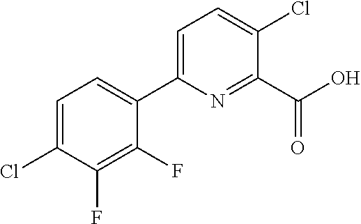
C1(F)=C(F)C(Cl)=CC=C1C1=CC=C(Cl)C(C(O)=O)=N1
